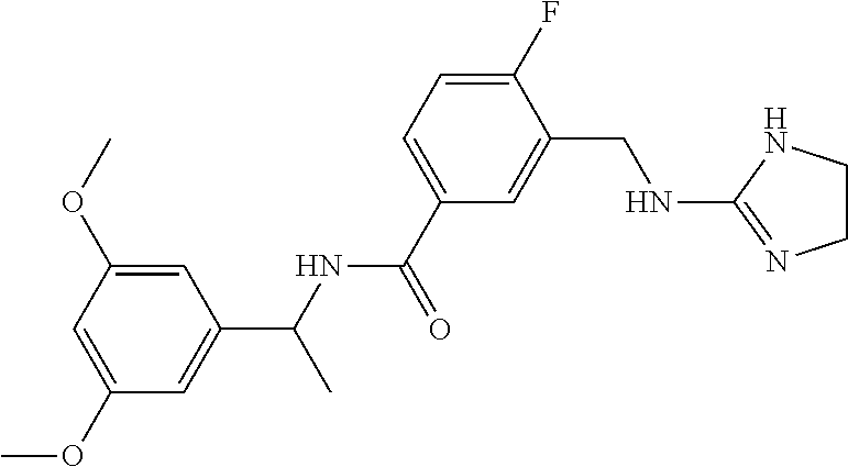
C1(OC)=CC(C(NC(C2=CC=C(F)C(CNC3=NCCN3)=C2)=O)C)=CC(OC)=C1
